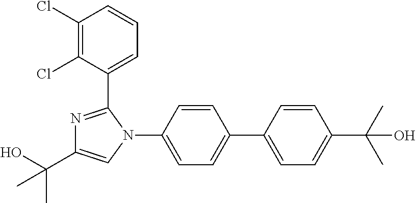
C1(N2C=C(C(O)(C)C)N=C2C2=CC=CC(Cl)=C2Cl)=CC=C(C2=CC=C(C(C)(C)O)C=C2)C=C1
